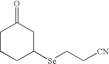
[CN]CC[Se]C1CC(=O)CCC1
